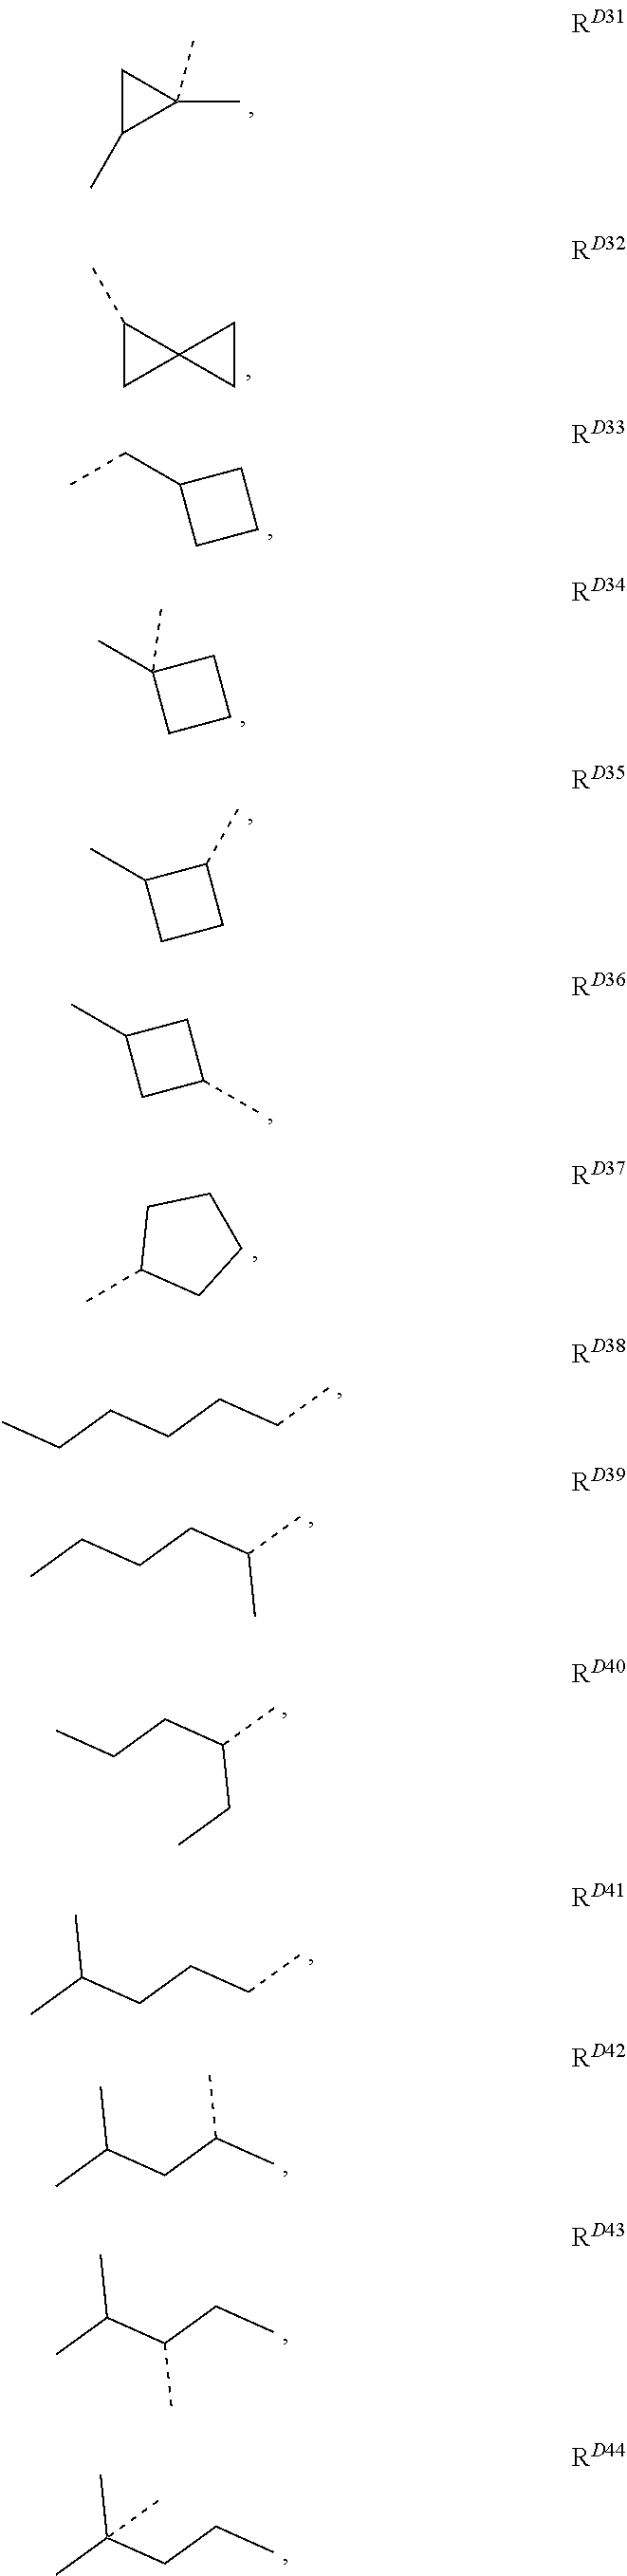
C1C(C)C1(C)C.C1(C)CC12CC2.CCC1CCC1.CC1(C)CCC1.CC1CCC1C.CC1CC(C)C1.CC1CCCC1.C(CCC)CCC.C(CC(C)C)CC.C(CC(C)CC)C.C(CCC)C(C)C.C(C(C)C)C(C)C.C(CC)(C(C)C)C.C(CC)C(C)(C)C
